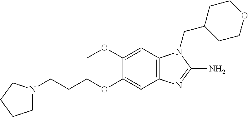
C1N(CCCOC2=CC3=C(C=C2OC)N(CC2CCOCC2)C(N)=N3)CCC1
